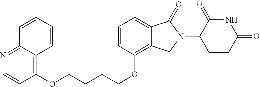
C1=CC(OCCCCOC2=C3C(=NC=C2)C=CC=C3)=C2C(=C1)C(=O)N(C1C(=O)NC(=O)CC1)C2
